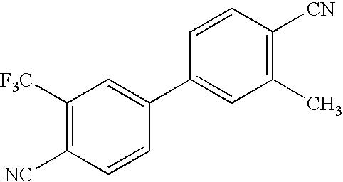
C1([F3C])=C([NC])C=CC(C2=CC(C)=C([CN])C=C2)=C1
